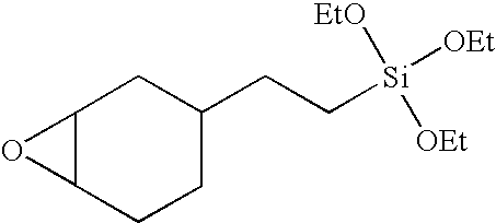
C12C(CCC(CC[Si]([EtO])([OEt])[OEt])C1)O2
